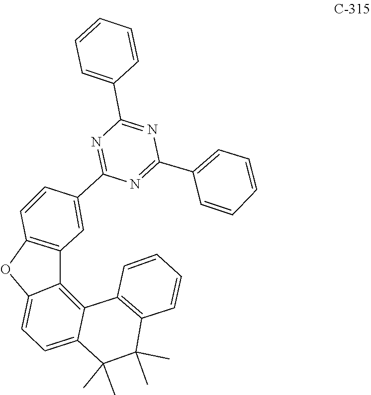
C1=C(C2=NC(C3=CC=CC=C3)=NC(C3=CC4=C(C=C3)OC3=CC=C5C(=C43)C3=C(C=CC=C3)C(C)(C)C5(C)C)=N2)C=CC=C1
